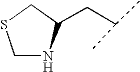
C1NC(CC(C)C)CS1
